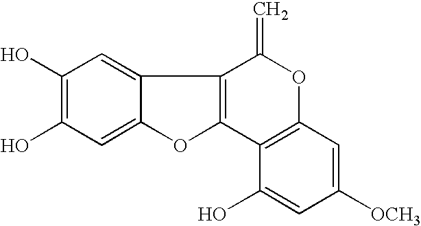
C1(O)=C(O)C=C2C(=C1)C1=C(O2)C2=C(OC1=C)C=C([OCH3])C=C2O
